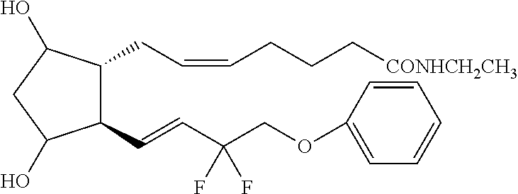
C(=CC(COC1=CC=CC=C1)(F)F)C1C(CC=CCCC[CONHCH2CH3])C(O)CC1O
